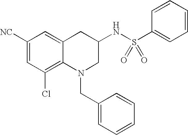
C1([NC])=CC(Cl)=C2C(=C1)CC(NS(=O)(=O)C1=CC=CC=C1)CN2CC1=CC=CC=C1
